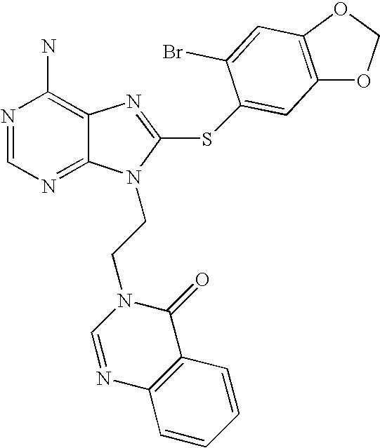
N1=CN=C2C(=C1N)N=C(SC1=CC3=C(OCO3)C=C1Br)N2CCN1C=NC2=C(C1=O)C=CC=C2
